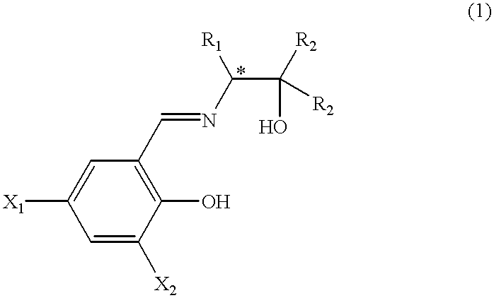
C1=C([X2])C(O)=C(C=NC(C([R2])(O)[R2])[R1])C=C1[X1]
